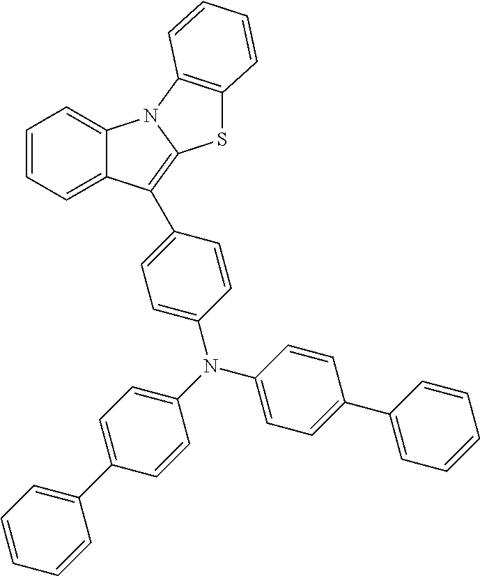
C12=CC=CC=C1C(C1=CC=C(N(C3=CC=C(C4=CC=CC=C4)C=C3)C3=CC=C(C4=CC=CC=C4)C=C3)C=C1)=C1N2C2=C(S1)C=CC=C2
